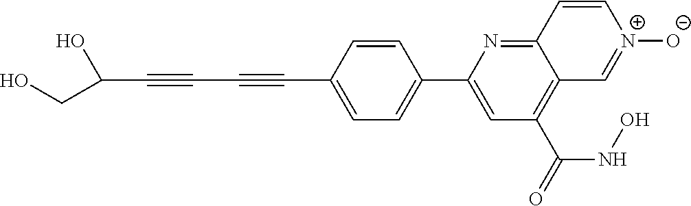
C1=CC(C#CC#CC(O)CO)=CC=C1C1=CC(C(=O)NO)=C2C(=N1)C=C[N+]([O-])=C2
